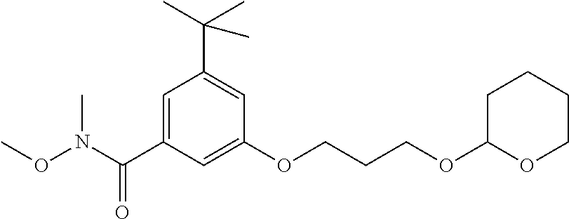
CON(C)C(C1=CC(C(C)(C)C)=CC(OCCCOC2OCCCC2)=C1)=O
